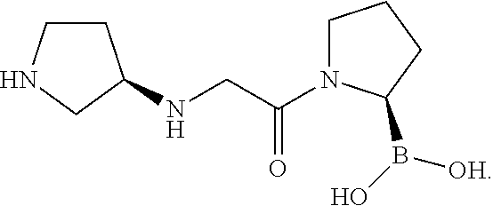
C1C(NCC(N2CCCC2B(O)[OH])=O)CCN1
